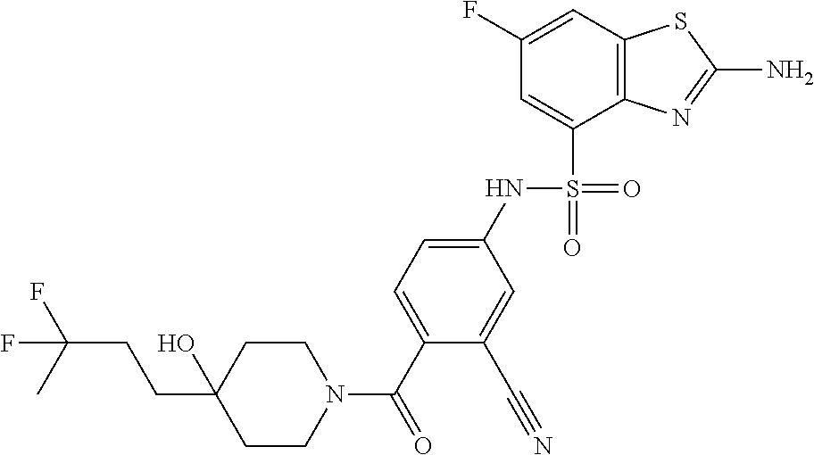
C1CN(C(C2=CC=C(NS(=O)(=O)C3=CC(F)=CC4=C3N=C(N)S4)C=C2C#N)=O)CCC1(O)CCC(C)(F)F
